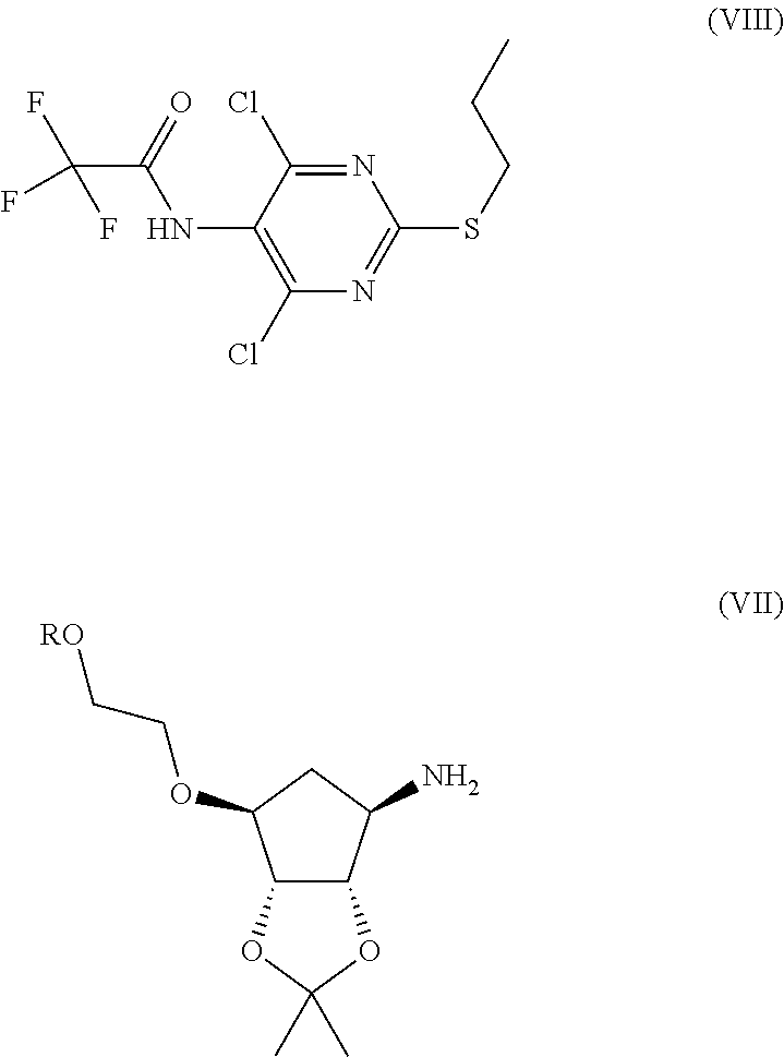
C12C(C(N)CC1OCC[RO])OC(C)(C)O2.C(C(F)(F)F)(=O)NC1=C(Cl)N=C(SCCC)N=C1Cl
